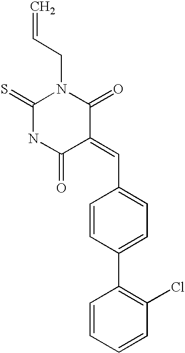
C=CCN1C(=S)NC(=O)C(=CC2=CC=C(C3=C(Cl)C=CC=C3)C=C2)C1=O
